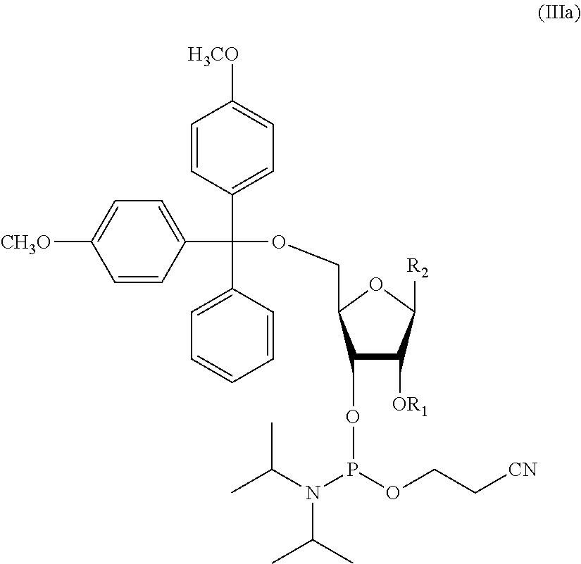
N(C(C)C)(C(C)C)P(OCC[CN])OC1C([OR1])C([R2])OC1COC(C1=CC=C([H3CO])C=C1)(C1=CC=C([CH3O])C=C1)C1=CC=CC=C1
